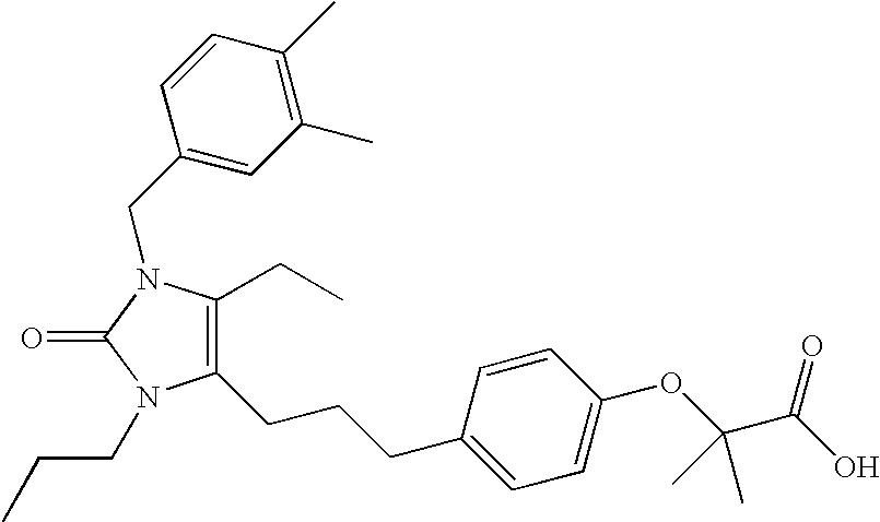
C1(CCCC2=CC=C(OC(C(O)=O)(C)C)C=C2)=C(CC)N(CC2=CC(C)=C(C)C=C2)C(=O)N1CCC
